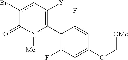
C1(C2=C([Y])cc(Br)C(=O)N2[Me])=C(F)C=C(OC[OMe])C=C1F
